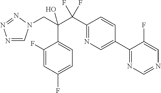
C1(F)=CC(F)=CC=C1C(C(C1=NC=C(C2=NC=NC=C2F)C=C1)(F)F)(CN1C=NN=N1)O
